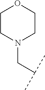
C1CN(CC(C)C)CCO1
